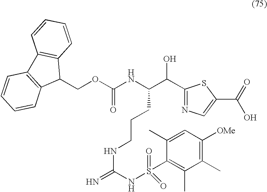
C(OC(NC(C(C1=NC=C(C(=O)O)S1)O)CCCNC(NS(=O)(=O)C1=C(C)C(C)=C([OMe])C=C1C)=N)=O)C1C2=C(C3=C1C=CC=C3)C=CC=C2
